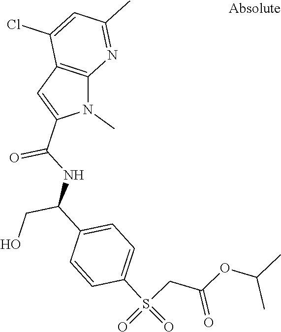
N1(C)C2=C(C=C1C(NC(C1=CC=C(S(=O)(=O)CC(=O)OC(C)C)C=C1)CO)=O)C(Cl)=CC(C)=N2
